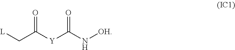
[L]CC([Y]C(N[OH])=O)=O
